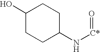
C1(O)CCC(N[C*]=O)CC1
